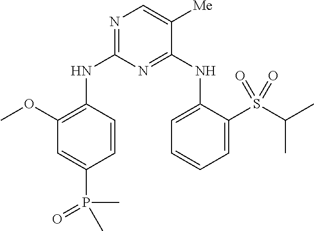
N1=C(NC2=C(OC)C=C(P(=O)(C)C)C=C2)N=C(NC2=CC=CC=C2S(C(C)C)(=O)=O)C([Me])=C1
